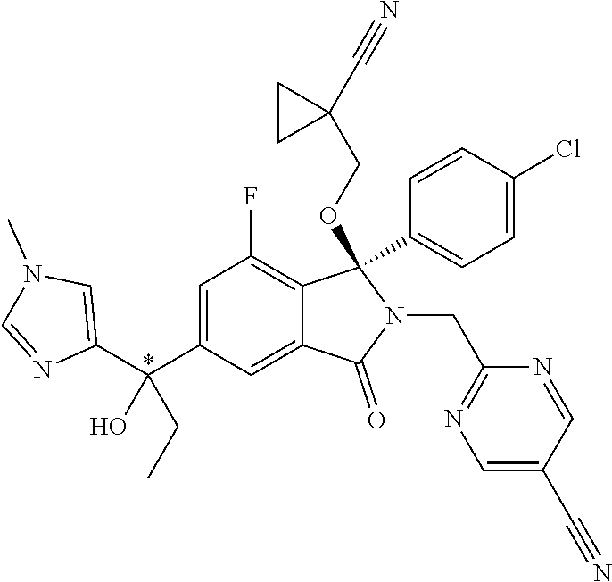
C1(C(C2=CC(F)=C3C(=C2)C(=O)N(CC2=NC=C(C#N)C=N2)C3(C2=CC=C(Cl)C=C2)OCC2(C#N)CC2)(O)CC)=CN(C)C=N1
